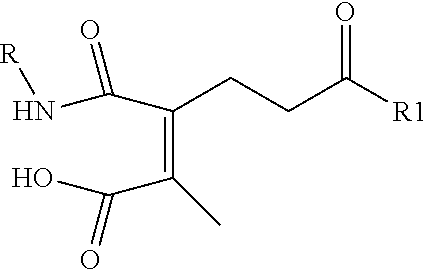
O=C(CCC(=C(C)C(O)=O)C(N[R])=O)[R1]
